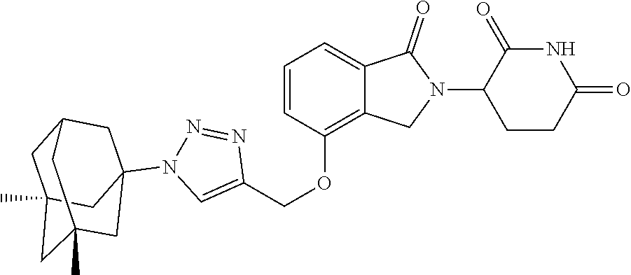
C1(OCC2=CN(C34CC5CC(C)(CC(C)(C3)C5)C4)N=N2)=C2C(=CC=C1)C(=O)N(C1CCC(=O)NC1=O)C2
